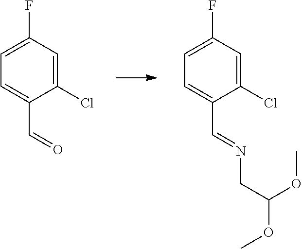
C1(Cl)=CC(F)=CC=C1C=O.C1(Cl)=CC(F)=CC=C1C=NCC(OC)OC
